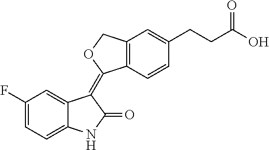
C1(F)=CC=C2C(=C1)C(=C1C3=C(C=C(CCC(O)=O)C=C3)CO1)C(=O)N2
